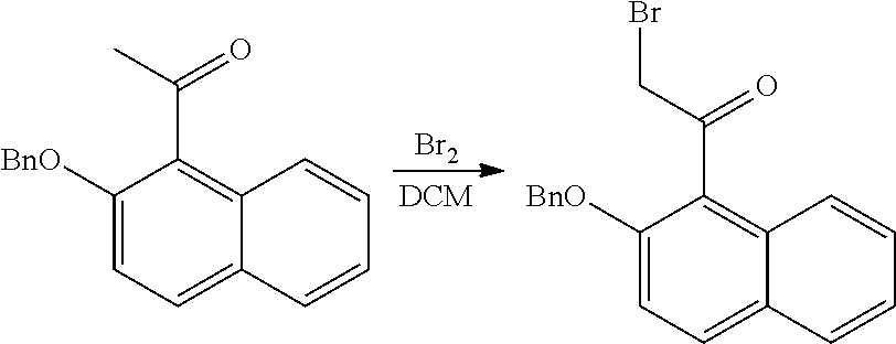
[Br2].C1([BnO])=CC=C2C(=C1C(C)=O)C=CC=C2.C1([BnO])=CC=C2C(=C1C(CBr)=O)C=CC=C2
